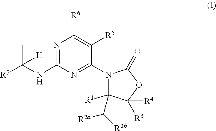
N1=C(NC([R7])(C)[H])N=C(N2C(C([R2b])[R2a])([R1])C([R3])([R4])OC2=O)C([R5])=C1[R6]
